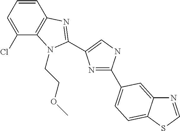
N1=C(C2=CC=C3C(=C2)N=CS3)NC=C1C1=NC2=C(C(Cl)=CC=C2)N1CCOC
